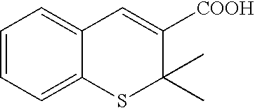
C1=CC=C2C(=C1)C=C([COOH])C(C)(C)S2
